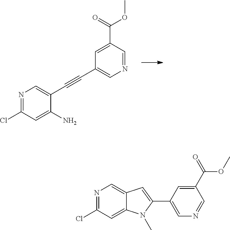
N1=C(Cl)C=C(N)C(C#CC2=CN=CC(C(=O)OC)=C2)=C1.N1=C(Cl)C=C2C(=C1)C=C(C1=CN=CC(C(=O)OC)=C1)N2C
